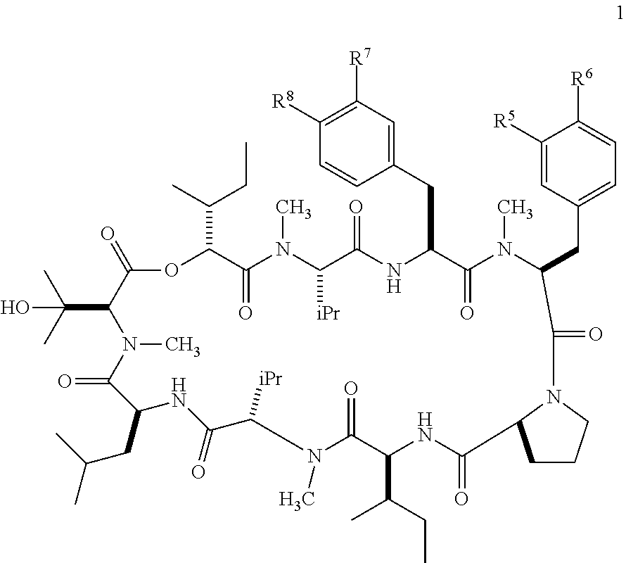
O1C(C(C)CC)C(=O)N(C)C([iPr])C(=O)NC(CC2=CC([R7])=C([R8])C=C2)C(=O)N(C)C(CC2=CC=C([R6])C([R5])=C2)C(=O)N2CCCC2C(=O)NC(C(CC)C)C(=O)N(C)C([iPr])C(=O)NC(CC(C)C)C(=O)N(C)C(C(C)(C)O)C1=O
